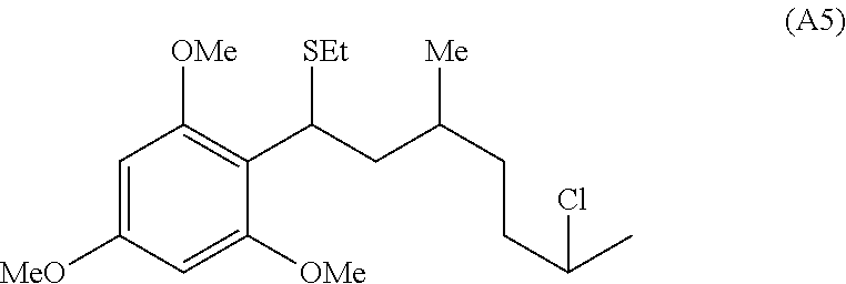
C1([MeO])=CC([OMe])=C(C(CC(CCC(C)Cl)[Me])[SEt])C([OMe])=C1
